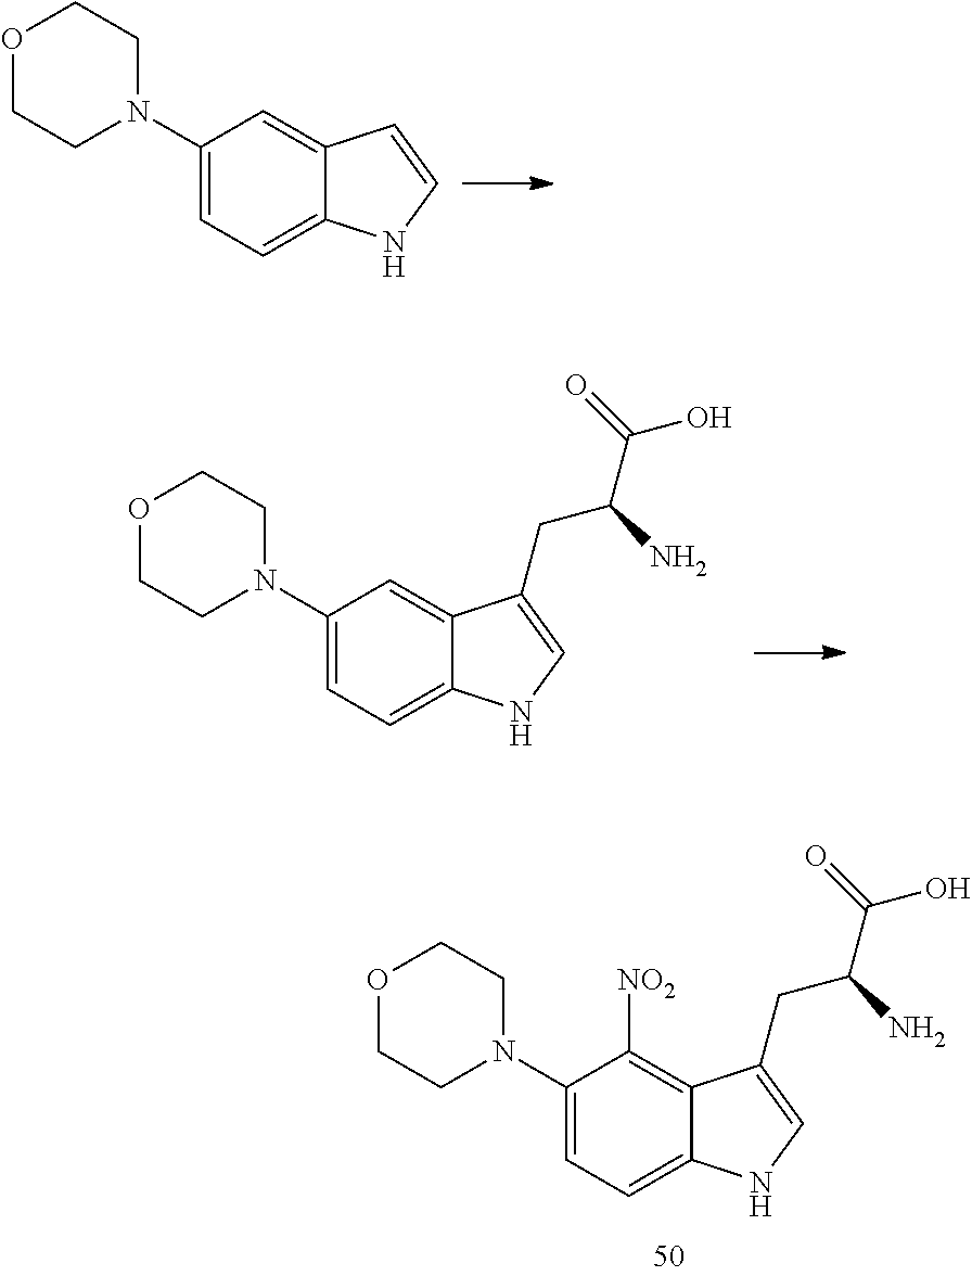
C1(N2CCOCC2)=CC=C2C(=C1)C=CN2.C1(N2CCOCC2)=CC=C2C(=C1)C(CC(C(=O)O)N)=CN2.C1(N2CCOCC2)=CC=C2C(=C1[NO2])C(CC(C(=O)O)N)=CN2
